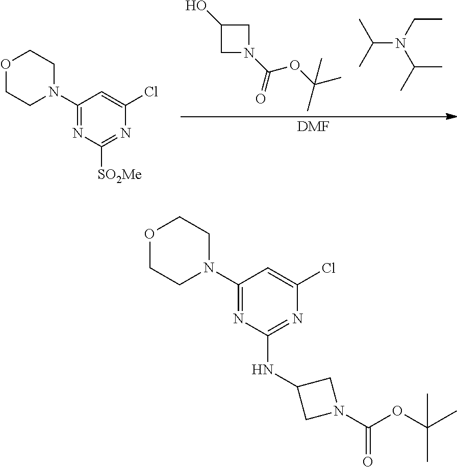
C1N(C(=O)OC(C)(C)C)CC1O.C(N(CC)C(C)C)(C)C.[DMF].C1(N2CCOCC2)=NC([SO2Me])=NC(Cl)=C1.C1(N2CCOCC2)=NC(NC2CN(C(=O)OC(C)(C)C)C2)=NC(Cl)=C1
